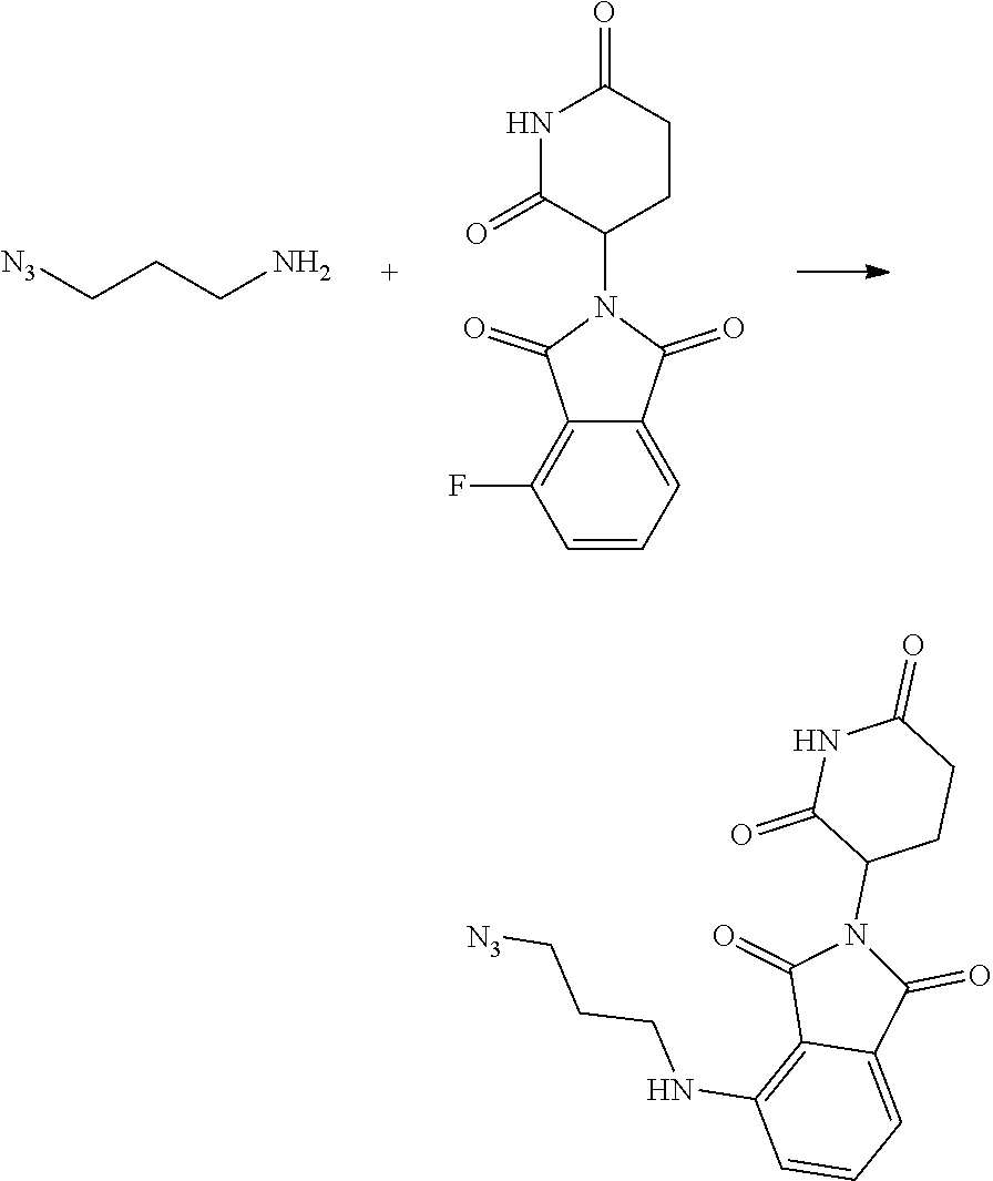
C1=CC=C2C(=C1F)C(=O)N(C1CCC(=O)NC1=O)C2=O.[N3]CCCN.[N3]CCCNC1=C2C(=CC=C1)C(=O)N(C1CCC(=O)NC1=O)C2=O
